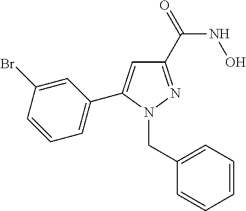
C1=CC=C(C2=CC(C(=O)NO)=NN2CC2=CC=CC=C2)C=C1Br
